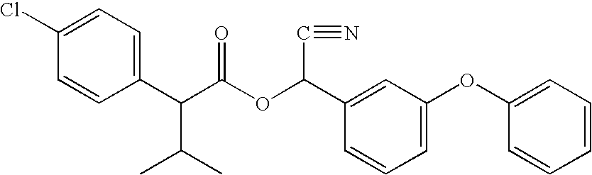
C1=C(Cl)C=CC(C(C(OC(C2=CC(OC3=CC=CC=C3)=CC=C2)C#N)=O)C(C)C)=C1
